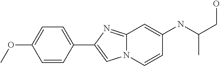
C1=CC(C2=CN3C(=N2)C=C(NC(CO)C)C=C3)=CC=C1OC
